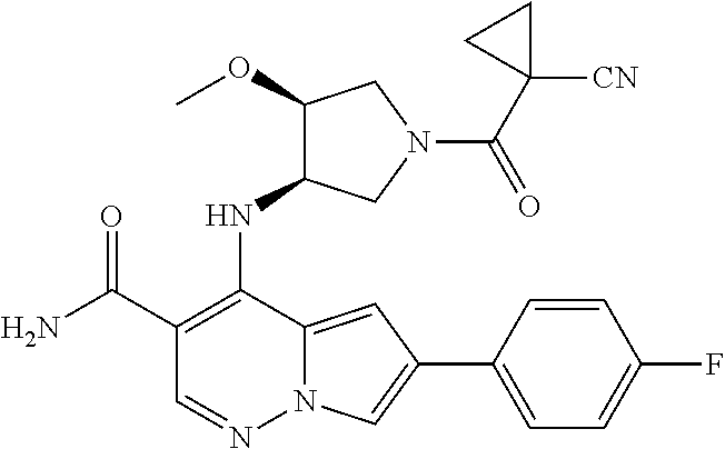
NC(C1=C(NC2C(OC)CN(C(=O)C3([CN])CC3)C2)C2=CC(C3=CC=C(F)C=C3)=CN2N=C1)=O
